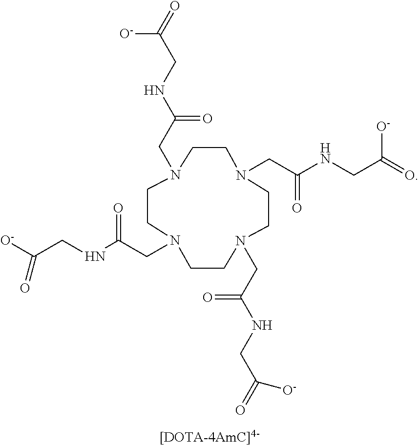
C1CN(CC(NCC(=O)[O-])=O)CCN(CC(NCC(=O)[O-])=O)CCN(CC(NCC(=O)[O-])=O)CCN1CC(NCC([O-])=O)=O
